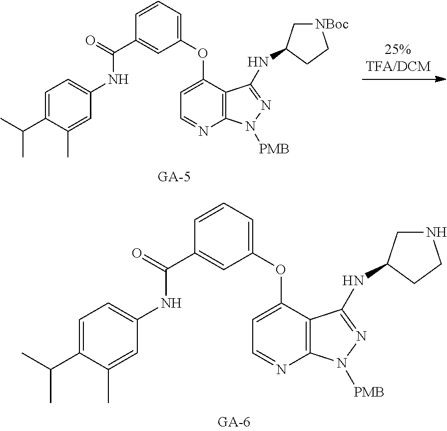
C12=C(C(OC3=CC=CC(C(=O)NC4=CC=C(C(C)C)C(C)=C4)=C3)=CC=N1)C(NC1C[NBoc]CC1)=NN2[PMB].C12=C(C(OC3=CC=CC(C(=O)NC4=CC=C(C(C)C)C(C)=C4)=C3)=CC=N1)C(NC1CNCC1)=NN2[PMB]
